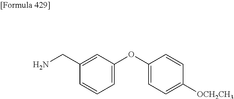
C1=C(OC2=CC=C([OCH2CH3])C=C2)C=C(CN)C=C1
